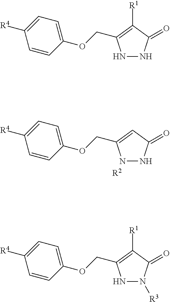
N1NC(=O)C([R1])=C1COC1=CC=C([R4])C=C1.N1N([R3])C(=O)C([R1])=C1COC1=CC=C([R4])C=C1.N1NC(=O)C=C1COC1=CC=C([R4])C=C1.[R2]
